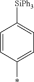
*C1=CC=C([SiPh3])C=C1
